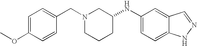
C1=C(OC)C=CC(CN2CCCC(NC3=CC=C4C(=C3)C=NN4)C2)=C1
